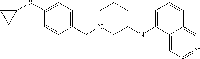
C1(SC2CC2)=CC=C(CN2CCCC(NC3=CC=CC4=CN=CC=C34)C2)C=C1
